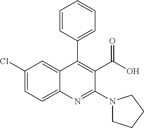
C1=CC(C2=C(C(O)=O)C(N3CCCC3)=NC3=CC=C(Cl)C=C23)=CC=C1
